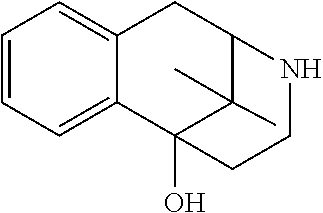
C1=CC=C2C(=C1)CC1NCCC2(O)C1(C)C
